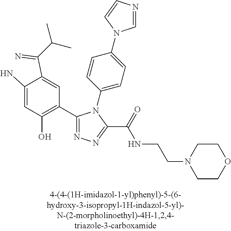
C1=C(N)C(C(=N)C(C)C)=CC(C2=NN=C(C(=O)NCCN3CCOCC3)N2C2=CC=C(N3C=NC=C3)C=C2)=C1O
